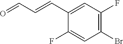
C1(C=CC=O)=CC(F)=C(Br)C=C1F
